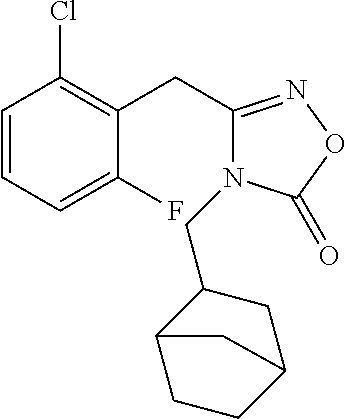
C1=CC=C(F)C(CC2=NOC(=O)N2CC2C3CCC(C2)C3)=C1Cl
